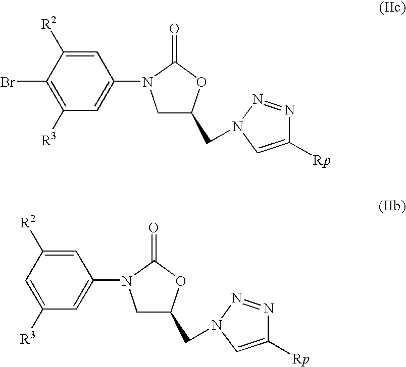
C1=C([R2])C(Br)=C([R3])C=C1N1CC(CN2N=NC([Rp])=C2)OC1=O.C1=C([R2])C=C([R3])C=C1N1CC(CN2N=NC([Rp])=C2)OC1=O
